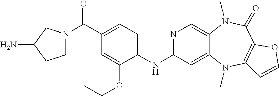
C(C1=CC=C(NC2=NC=C3C(=C2)N(C)C2=C(C(=O)N3C)OC=C2)C(OCC)=C1)(=O)N1CCC(N)C1
